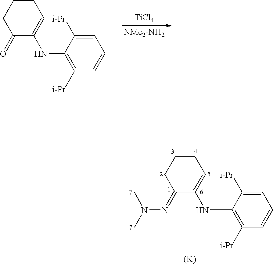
C1(=NN(C)C)C(NC2=C([i-Pr])C=CC=C2[i-Pr])=CCCC1.[(K)].C1(=O)C(NC2=C([i-Pr])C=CC=C2[i-Pr])=CCCC1.[TiCl4].[NMe2-NH2]
